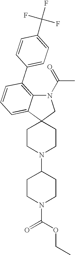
N1(C(=O)C)C2=C(C3=CC=C(C(F)(F)F)C=C3)C=CC=C2C2(C1)CCN(C1CCN(C(OCC)=O)CC1)CC2
